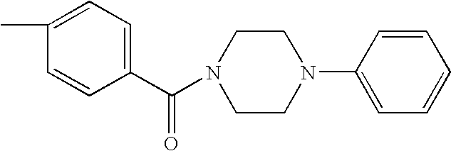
C(N1CCN(C2=CC=CC=C2)CC1)(C1=CC=C(C)C=C1)=O
